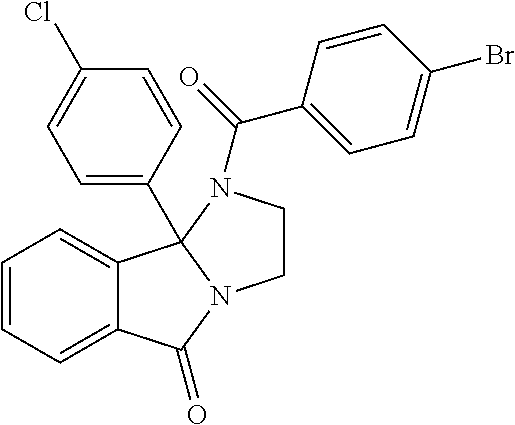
C12=CC=CC=C1C1(C3=CC=C(Cl)C=C3)N(C2=O)CCN1C(=O)C1=CC=C(Br)C=C1
